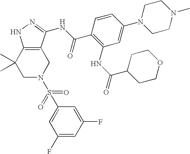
C1N(S(=O)(=O)C2=CC(F)=CC(F)=C2)CC2=C(C1(C)C)NN=C2NC(C1=C(NC(=O)C2CCOCC2)C=C(N2CCN(C)CC2)C=C1)=O
